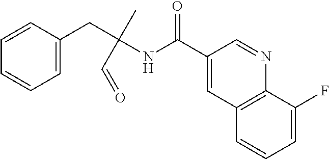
C1=C(CC(NC(C2=CC3=C(N=C2)C(F)=CC=C3)=O)(C)C=O)C=CC=C1
